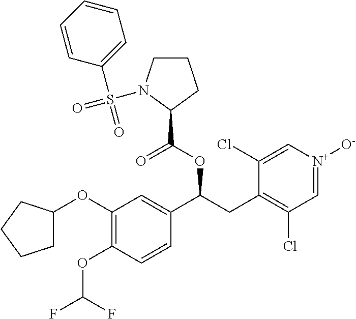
C1(OC2CCCC2)=C(OC(F)F)C=CC(C(CC2=C(Cl)C=[N+]([O-])C=C2Cl)OC(C2CCCN2S(=O)(C2=CC=CC=C2)=O)=O)=C1
